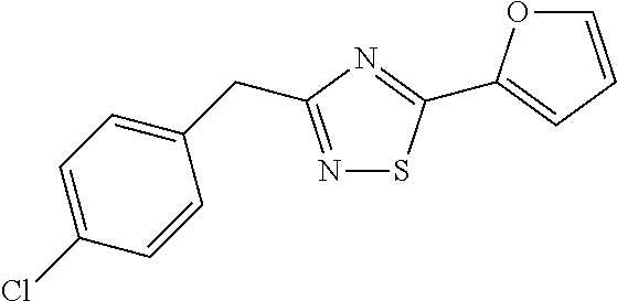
C1=CC(Cl)=CC=C1CC1=NSC(C2=CC=CO2)=N1
